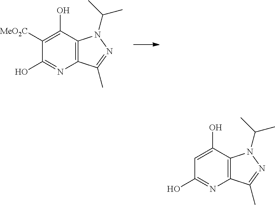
C12=C(C(C)=NN1C(C)C)N=C(O)C([MeO2C])=C2O.C12=C(C(C)=NN1C(C)C)N=C(O)C=C2O
